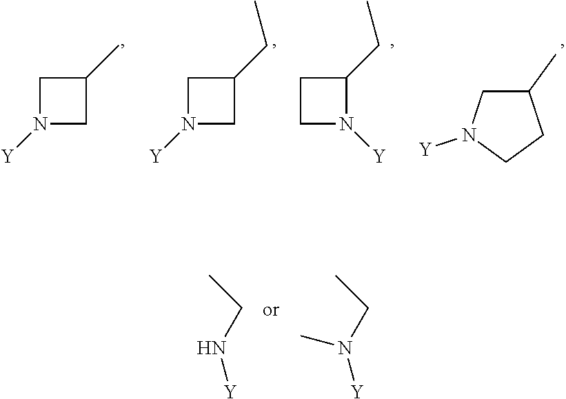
C1(C)CN([Y])CC1.C1CN([Y])C1CC.C1N([Y])CC1CC.C1N([Y])CC1C.CCN[Y].CCN([Y])C
